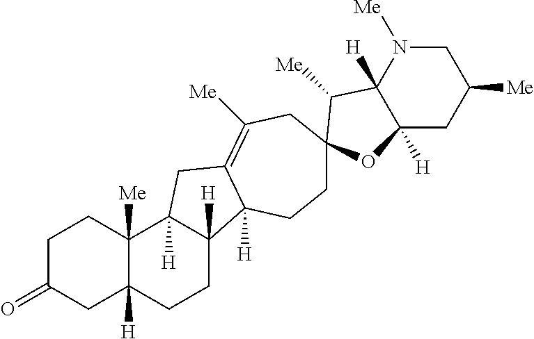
C1C(=O)CC2([H])C([Me])(C1)C1([H])C([H])(CC2)C2([H])C(=C([Me])CC3(CC2)C([Me])C2([H])C([H])(CC([Me])CN2[Me])O3)C1
